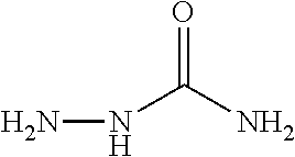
NNC(N)=O
